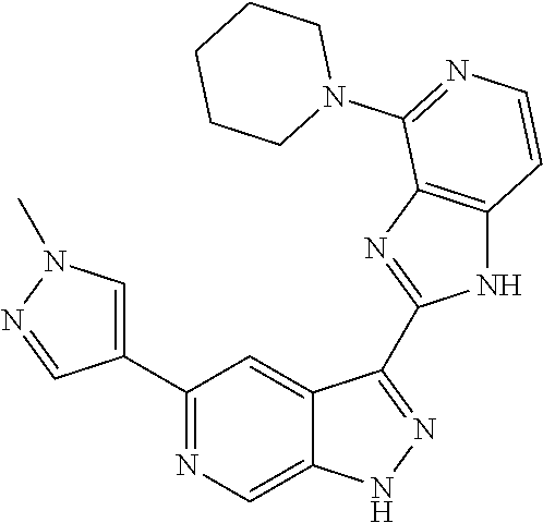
C1(C2=NC=C3C(=C2)C(C2=NC4=C(N2)C=CN=C4N2CCCCC2)=NN3)=CN(C)N=C1
